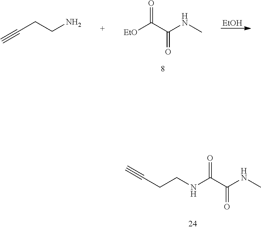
[EtOH].[EtO]C(C(NC)=O)=O.C(CCN)#C.N(C(C(NC)=O)=O)CCC#C
